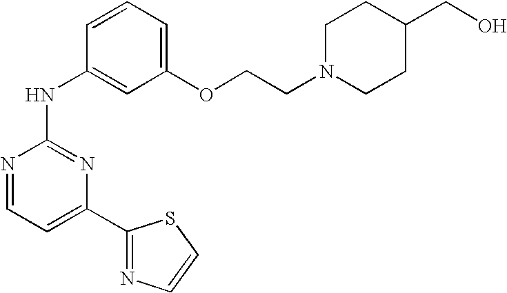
N1=CC=C(C2=NC=CS2)N=C1NC1=CC(OCCN2CCC(CO)CC2)=CC=C1
